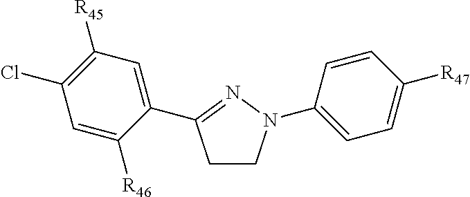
C1CN(C2=CC=C([R47])C=C2)N=C1C1=CC([R45])=C(Cl)C=C1[R46]
